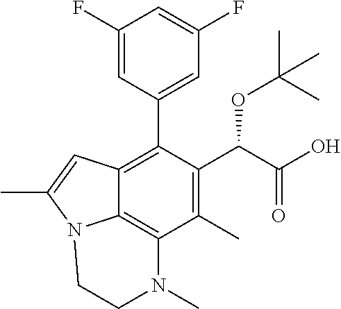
C1(F)=CC(C2=C3C4=C(C(C)=C2C(C(=O)O)OC(C)(C)C)N(C)CCN4C(C)=C3)=CC(F)=C1
